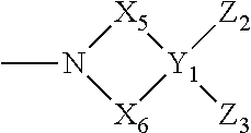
CN1[X6][Y1]([Z3])([Z2])[X5]1
